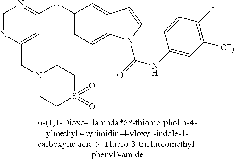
C1=NC(CN2CCS(=O)(=O)CC2)=CC(OC2=CC=C3C(=C2)C=CN3C(=O)NC2=CC([CF3])=C(F)C=C2)=N1
